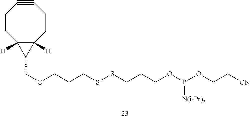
C12([H])C([H])(C1COCCCSSCCCOP(OCC[CN])[N(i-Pr)2])CCC#CCC2
